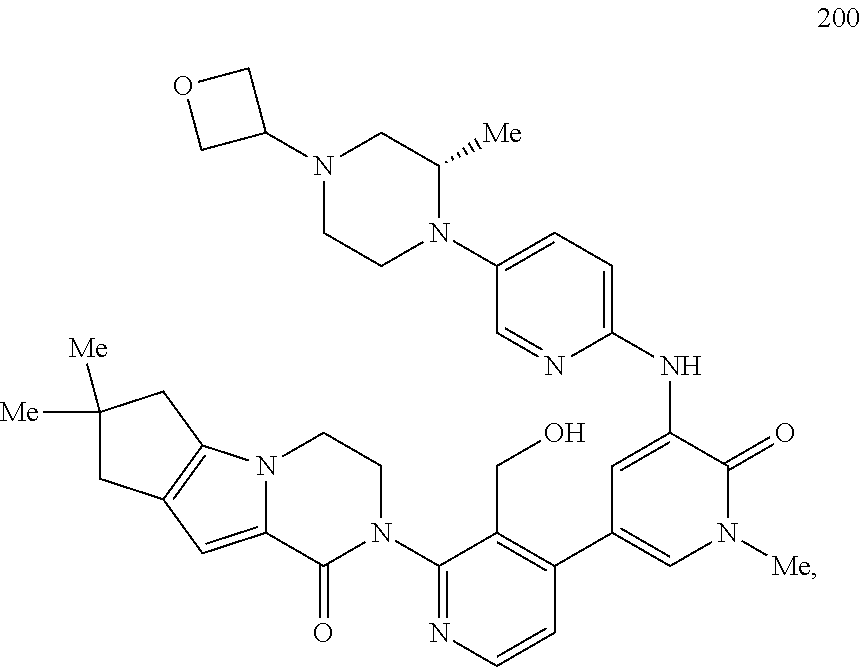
C1(NC2=CC=C(N3C([Me])CN(C4COC4)CC3)C=N2)=CC(C2=C(CO)C(N3CCN4C(=CC5=C4CC([Me])([Me])C5)C3=O)=NC=C2)=CN([Me])C1=O
